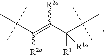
C(C(C(=C([R2a])C(C)(C)C)[R2a])([R1])[R1a])(C)(C)C
